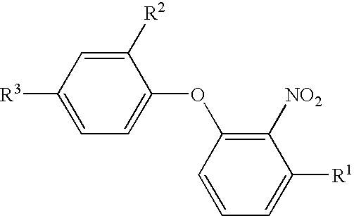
C1([R2])=CC([R3])=CC=C1OC1=C([NO2])C([R1])=CC=C1
